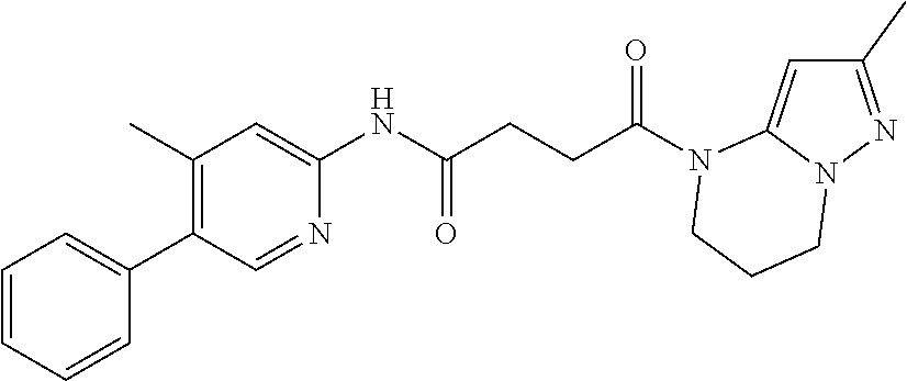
C1(C)=NN2C(=C1)N(C(CCC(NC1=CC(C)=C(C3=CC=CC=C3)C=N1)=O)=O)CCC2
